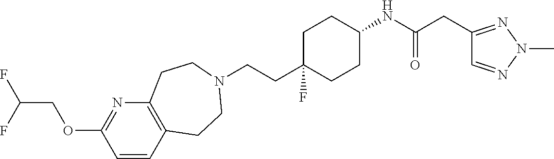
C(CC1(F)CCC(NC(=O)CC2=NN(C)N=C2)CC1)N1CCC2=C(N=C(OCC(F)F)C=C2)CC1
